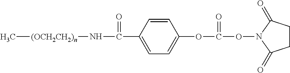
C[(OCH2CH2)n]NC(C1=CC=C(OC(=O)ON2C(=O)CCC2=O)C=C1)=O
